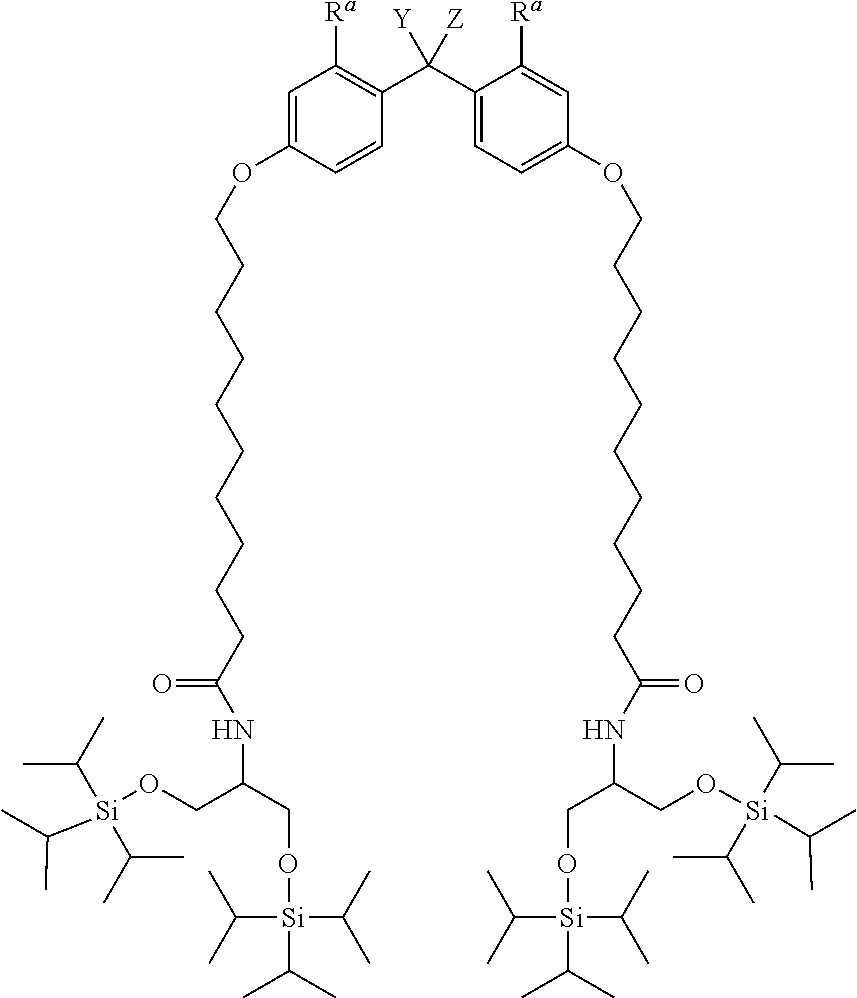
C1=C(OCCCCCCCCCCC(NC(CO[Si](C(C)C)(C(C)C)C(C)C)CO[Si](C(C)C)(C(C)C)C(C)C)=O)C=CC(C(C2=CC=C(OCCCCCCCCCCC(NC(CO[Si](C(C)C)(C(C)C)C(C)C)CO[Si](C(C)C)(C(C)C)C(C)C)=O)C=C2[Ra])([Y])[Z])=C1[Ra]
